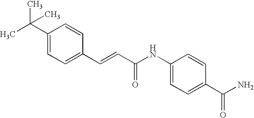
C1(C=CC(=O)NC2=CC=C(C(N)=O)C=C2)=CC=C(C(C)(C)C)C=C1
